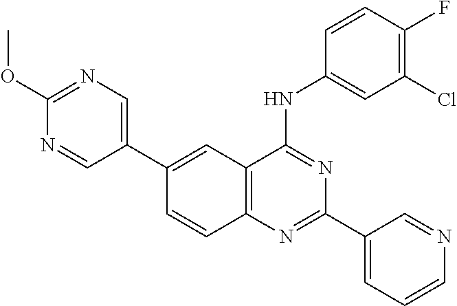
C12=C(N=C(C3=CC=CN=C3)N=C1NC1=CC(Cl)=C(F)C=C1)C=CC(C1=CN=C(OC)N=C1)=C2
